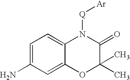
C1=C(N)C=C2C(=C1)N([Q][Ar])C(=O)C(C)(C)O2
